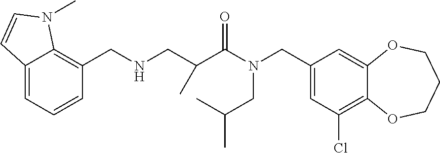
C1(CN(C(=O)C(CNCC2=C3C(=CC=C2)C=CN3C)C)CC(C)C)=CC(Cl)=C2C(=C1)OCCCO2
